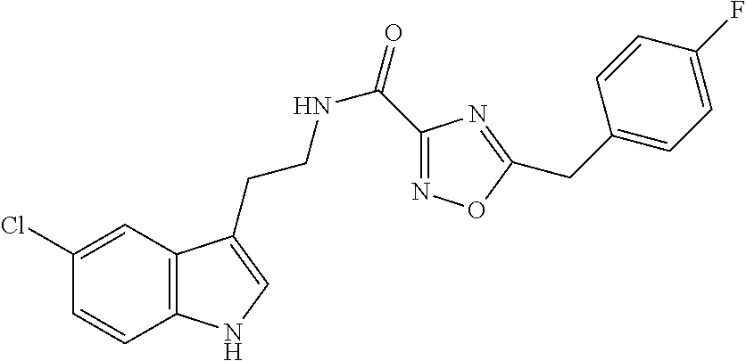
C12=C(C=C(Cl)C=C1)C(CCNC(=O)C1=NOC(CC3=CC=C(F)C=C3)=N1)=CN2
